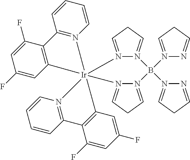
N12=CCC=N1B(N1=CCC=N1)(N1=CCC=N1)N1=CCC=N1[Ir]213(C2=C(C4=N1C=CC=C4)C(F)=CC(F)=C2)N1=C(C2=C3C=C(F)C=C2F)C=CC=C1
